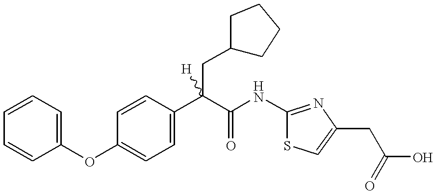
C1(OC2=CC=CC=C2)=CC=C(C(C(=O)NC2=NC(CC(O)=O)=CS2)(CC2CCCC2)[H])C=C1
